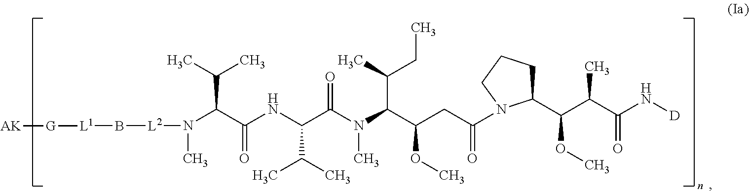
[L2](N(C(C(NC(C(N(C(C(CC(=O)N1C(C(C(C(N[D])=O)C)OC)CCC1)OC)C(C)CC)C)=O)C(C)C)=O)C(C)C)C)B[L1][G][AK]
